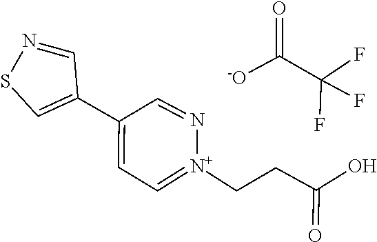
C1(C2=CSN=C2)=CC=[N+](CCC(=O)O)N=C1.C(C(F)(F)F)([-O])=O
